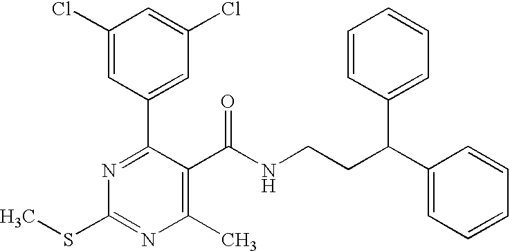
C1(Cl)=CC(C2=NC(SC)=NC(C)=C2C(NCCC(C2=CC=CC=C2)C2=CC=CC=C2)=O)=CC(Cl)=C1
